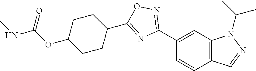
C1(C2=NOC(C3CCC(OC(NC)=O)CC3)=N2)=CC2=C(C=C1)C=NN2C(C)C
